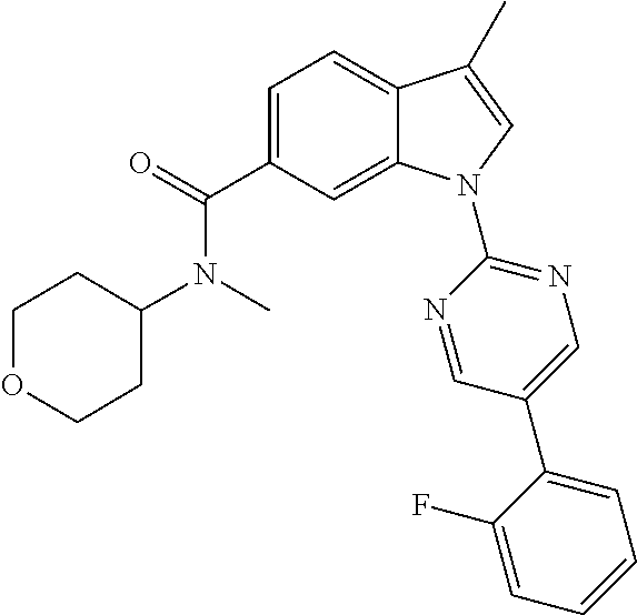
O=C(C1=CC=C2C(=C1)N(C1=NC=C(C3=CC=CC=C3F)C=N1)C=C2C)N(C1CCOCC1)C
